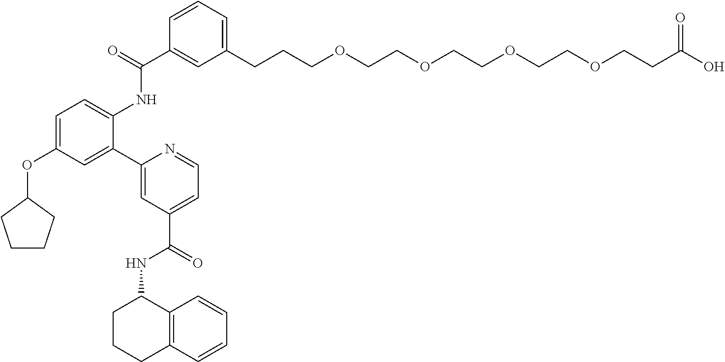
C1=C(OC2CCCC2)C=C(C2=CC(C(NC3CCCC4=C3C=CC=C4)=O)=CC=N2)C(NC(C2=CC(CCCOCCOCCOCCOCCC(O)=O)=CC=C2)=O)=C1
